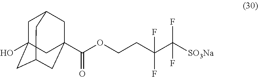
C1C2(O)CC3CC(C(OCCC(C([SO3Na])(F)F)(F)F)=O)(CC1C3)C2
